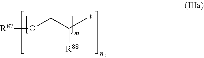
[R87]OCC(C)[R88]
